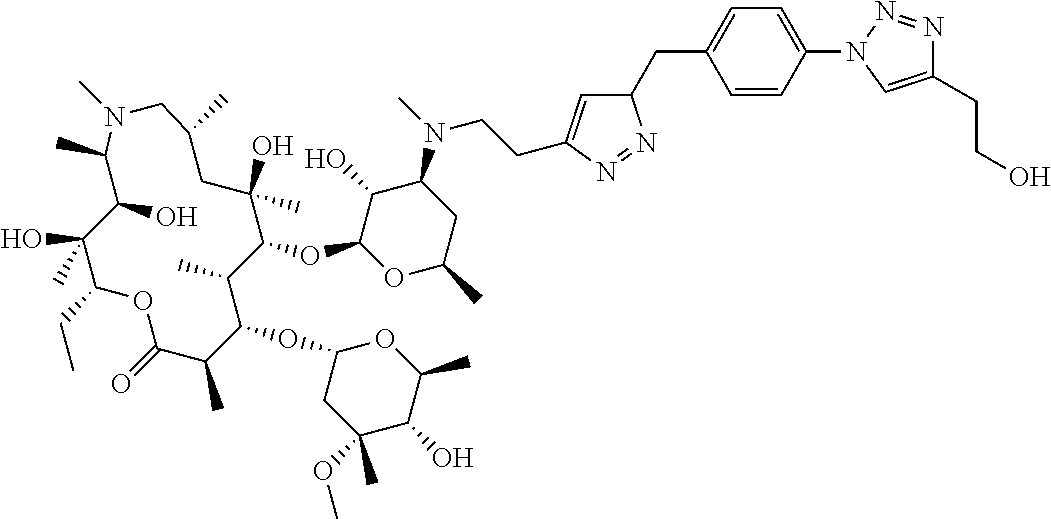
C1(C)C(O)C(O)(C)C(CC)OC(=O)C(C)C(OC2CC(OC)(C)C(O)C(C)O2)C(C)C(OC2OC(C)CC(N(CCC3=CC(CC4=CC=C(N5C=C(CCO)N=N5)C=C4)N=N3)C)C2O)C(C)(O)CC(C)CN1C
